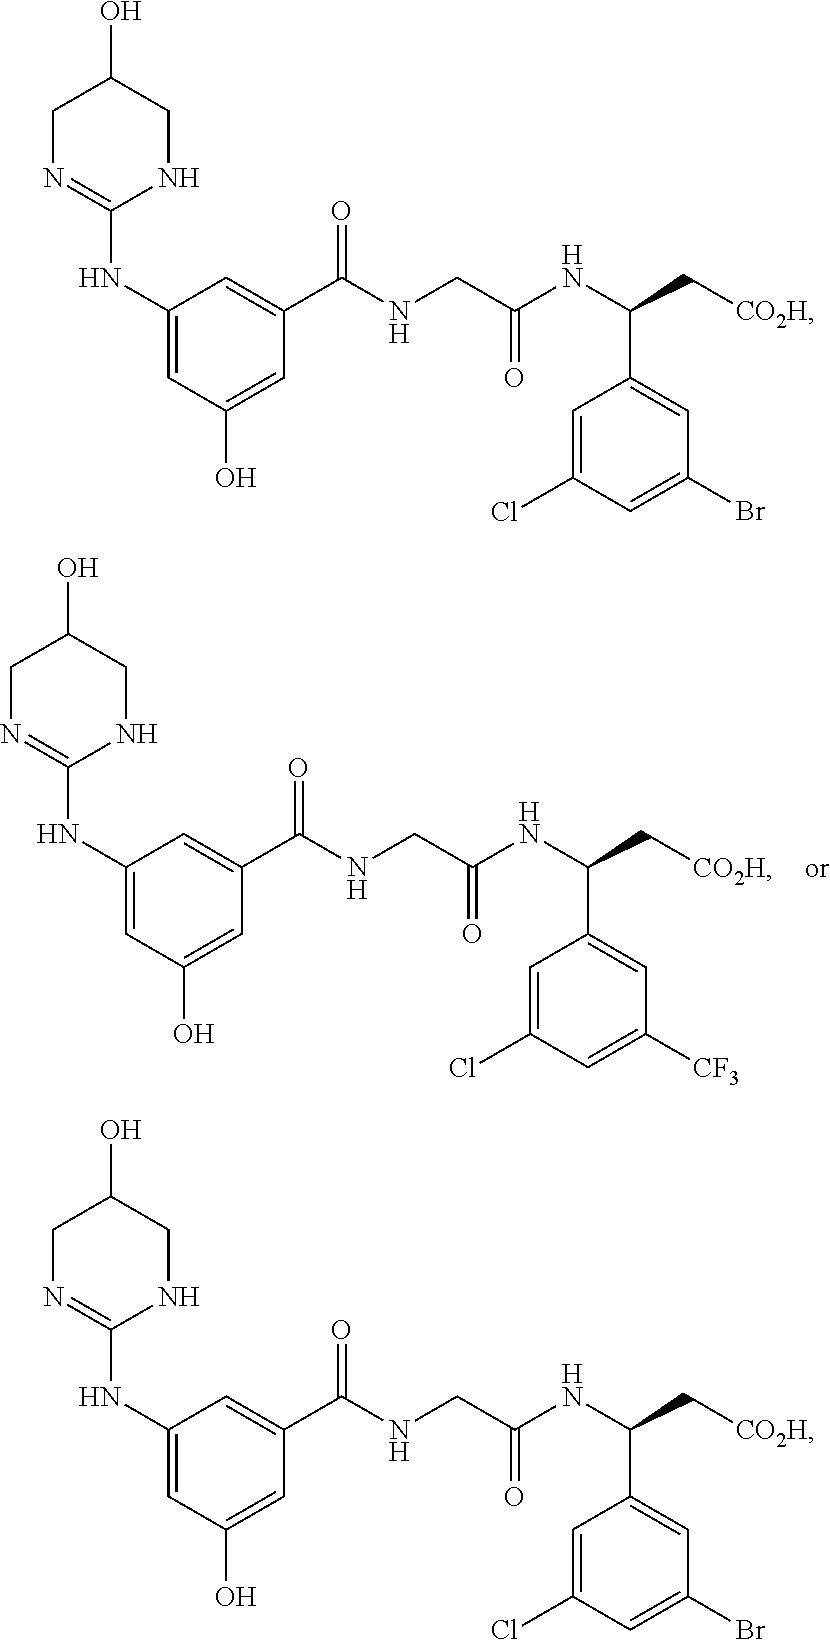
C1N=C(NC2=CC(O)=CC(C(NCC(NC(C[CO2H])C3=CC([CF3])=CC(Cl)=C3)=O)=O)=C2)NCC1O.C1N=C(NC2=CC(O)=CC(C(NCC(NC(C[CO2H])C3=CC(Br)=CC(Cl)=C3)=O)=O)=C2)NCC1O.C1N=C(NC2=CC(O)=CC(C(NCC(NC(C[CO2H])C3=CC(Br)=CC(Cl)=C3)=O)=O)=C2)NCC1O
